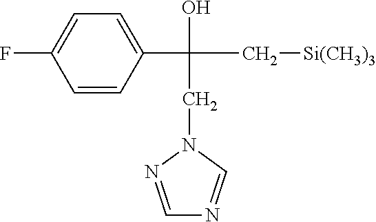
C1=CC(C(CN2N=CN=C2)(C[Si(CH3)3])O)=CC=C1F
